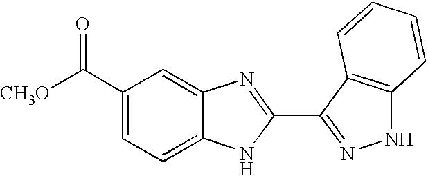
C1(C(=O)[CH3O])=CC=C2C(=C1)N=C(C1=NNC3=C1C=CC=C3)N2
